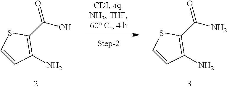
O=C(C1=C(N)C=CS1)O.O=C(C1=C(N)C=CS1)N
